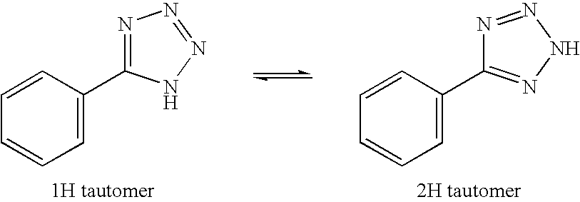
C1=CC(C2=NNN=N2)=CC=C1.C1=CC(C2=NN=NN2)=CC=C1
